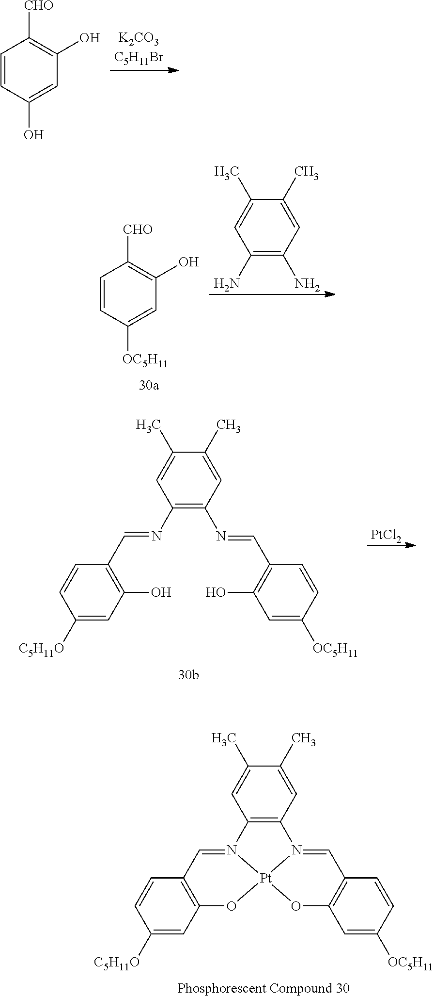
C1=CC(O)=CC(O)=C1[CHO].C1(N)=C(N)C=C(C)C(C)=C1.C1=CC([OC5H11])=CC(O)=C1[CHO].[PtCl2].C1(N=CC2=C(O)C=C([C5H11O])C=C2)=C(N=CC2=C(O)C=C([OC5H11])C=C2)C=C(C)C(C)=C1.C12=C(C=C(C)C(C)=C1)N1=CC3=C(C=C([OC5H11])C=C3)O[Pt]13N2=CC1=C(C=C([C5H11O])C=C1)O3
